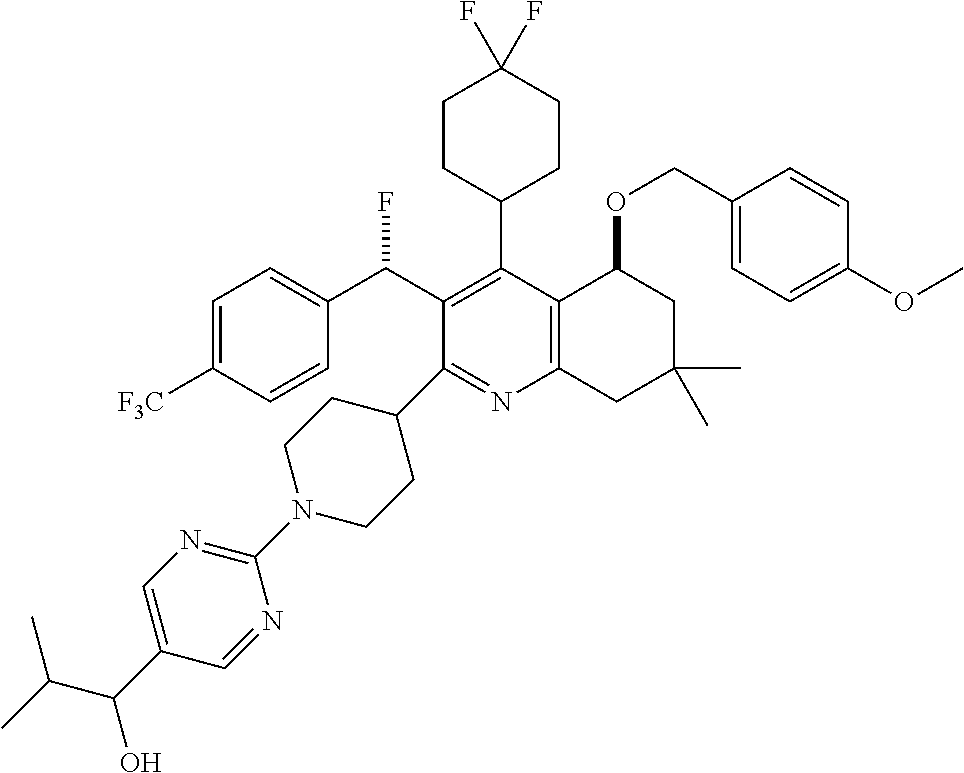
C1=C([F3C])C=CC(C(C2=C(C3CCC(F)(F)CC3)C3=C(N=C2C2CCN(C4=NC=C(C(C(C)C)O)C=N4)CC2)CC(C)(C)CC3OCC2=CC=C(OC)C=C2)F)=C1
